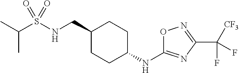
C(S(NCC1CCC(NC2=NC(C([CF3])(F)F)=NO2)CC1)(=O)=O)(C)C
